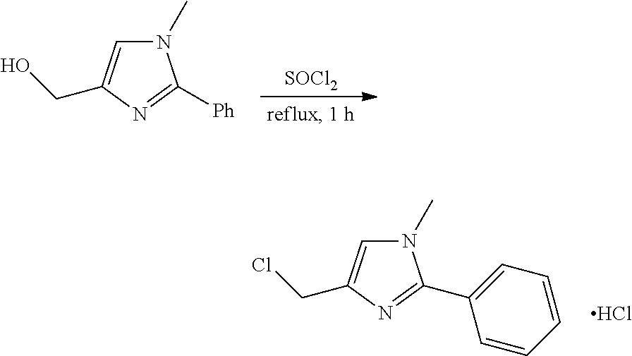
[SOCl2].N1(C)C=C(CO)N=C1[Ph].N1(C)C=C(CCl)N=C1C1=CC=CC=C1.Cl
